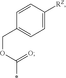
C1(COC(*)=O)=CC=C([RZ])C=C1
